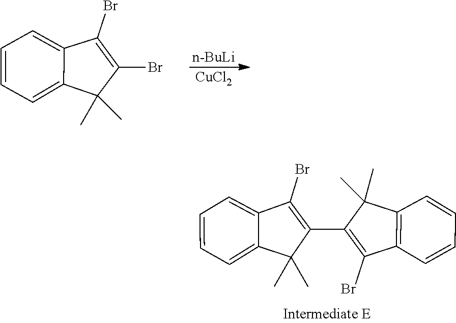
C12=CC=CC=C1C(Br)=C(C1=C(Br)C3=C(C1(C)C)C=CC=C3)C2(C)C.[n-BuLi].[CuCl2].C1=CC=C2C(=C1)C(Br)=C(Br)C2(C)C
